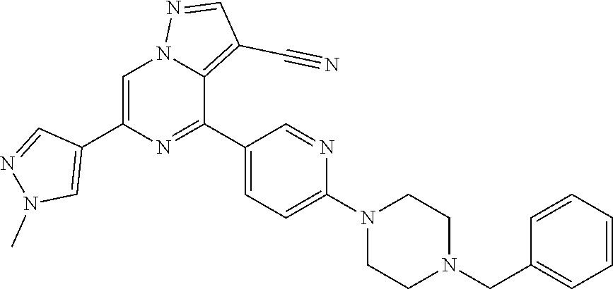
C1=C(C2=CN(C)N=C2)N=C(C2=CC=C(N3CCN(CC4=CC=CC=C4)CC3)N=C2)C2=C(C#N)C=NN12
